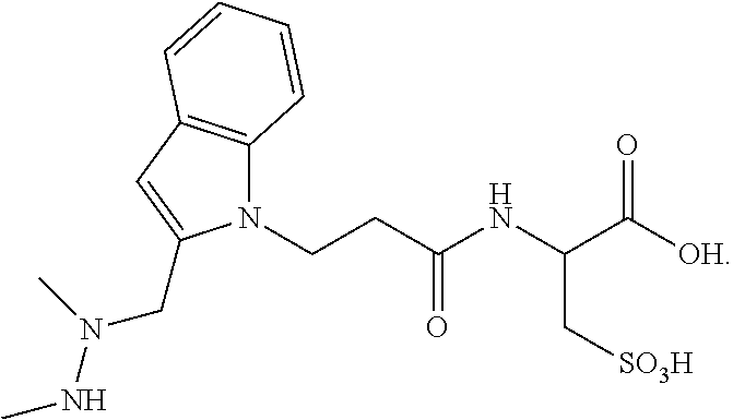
N1(CCC(NC(C([OH])=O)C[SO3H])=O)C2=C(C=C1CN(C)NC)C=CC=C2
